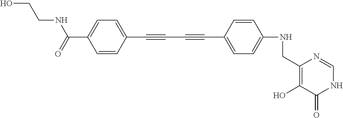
C1=CC(C#CC#CC2=CC=C(NCC3=C(O)C(=O)NC=N3)C=C2)=CC=C1C(NCCO)=O
